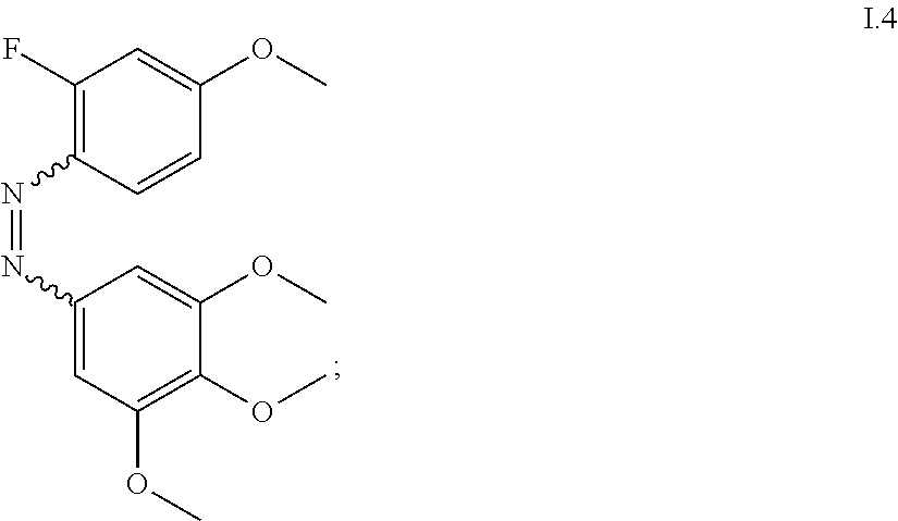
C1(F)=C(N=NC2=CC(OC)=C(OC)C(OC)=C2)C=CC(OC)=C1
